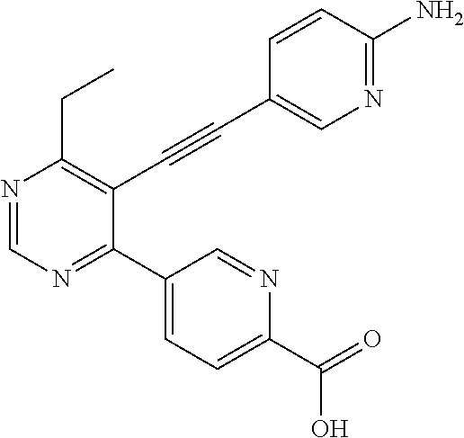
N1=C(N)C=CC(C#CC2=C(CC)N=CN=C2C2=CC=C(C(=O)O)N=C2)=C1
